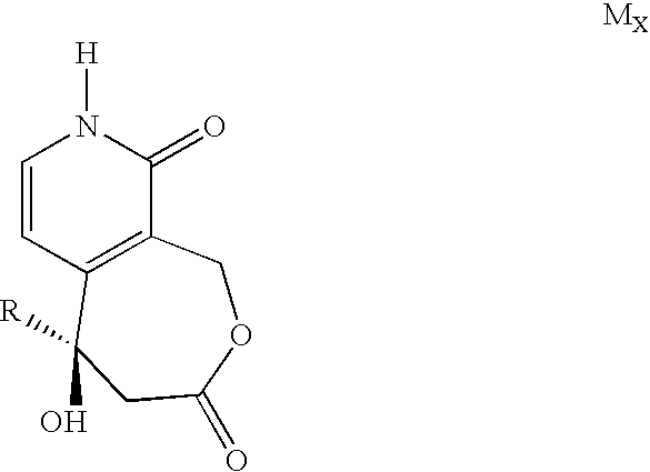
C1=CC2=C(C(=O)N1[H])COC(=O)CC2(O)[R]
